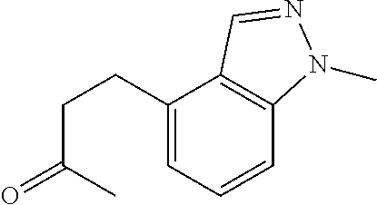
C1(CCC(C)=O)=CC=CC2=C1C=NN2C
